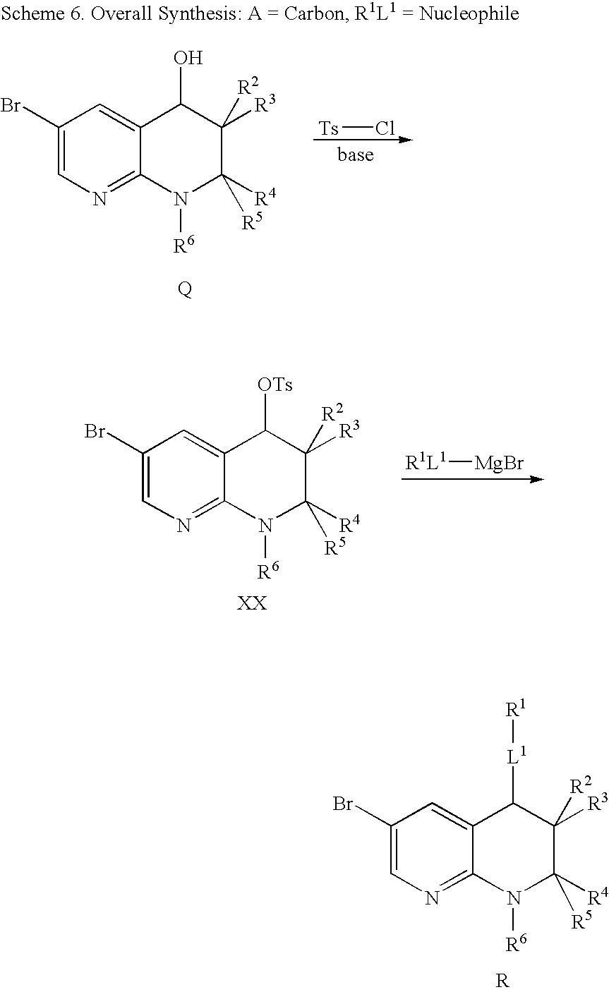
C1(Br)=CN=C2C(=C1)C([OTs])C([R3])([R2])C([R5])([R4])N2[R6].[R1L1][MgBr].C1(Br)=CN=C2C(=C1)C([L1][R1])C([R3])([R2])C([R5])([R4])N2[R6].C1(Br)=CN=C2C(=C1)C(O)C([R3])([R2])C([R5])([R4])N2[R6].[Ts]Cl
